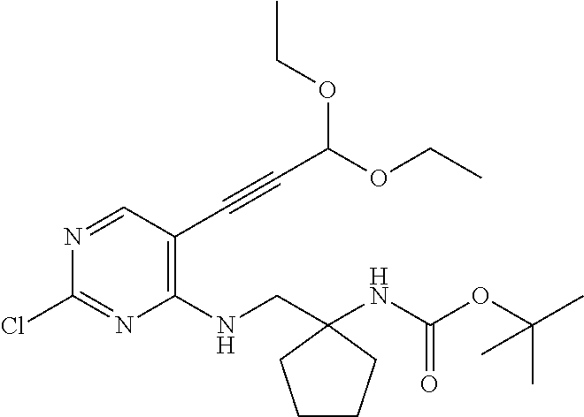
C1(NCC2(NC(OC(C)(C)C)=O)CCCC2)=C(C#CC(OCC)OCC)C=NC(Cl)=N1
